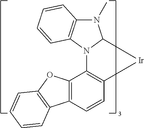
C1=CC2=C(C3=C1[Ir]C1N3C3=C(N1C)C=CC=C3)OC1=C2C=CC=C1
